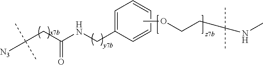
C(NC(CC([N3])(C)C)=O)C1=CC=CC=C1.C(OC)CC(NC)(C)C
